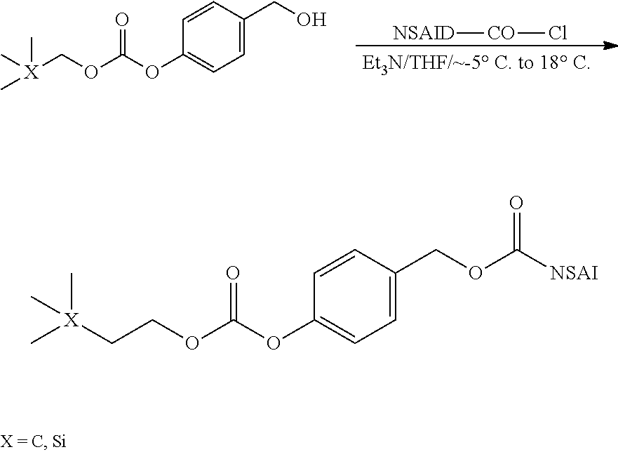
Cl[CO][NSAID].[X](COC(OC1=CC=C(CO)C=C1)=O)(C)(C)C.C(OC(OC1=CC=C(COC([NSAI])=O)C=C1)=O)C[X](C)(C)C
